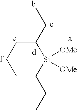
C1C(CC)[Si]([OMe])([OMe])C(CC)CC1
